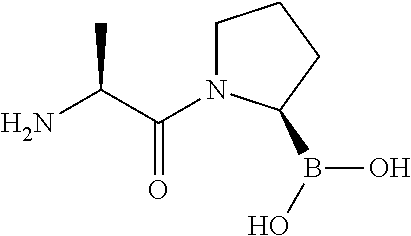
C(C(N)C)(=O)N1CCCC1B(O)O
